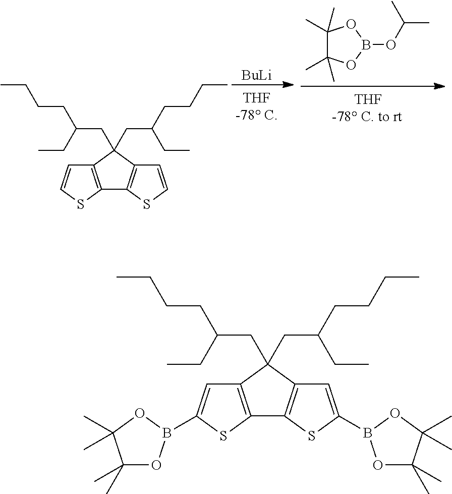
[BuLi].C1(C)(C)C(C)(C)OB(OC(C)C)O1.C12=C(SC=C1)C1=C(C2(CC(CCCC)CC)CC(CCCC)CC)C=CS1.C12=C(SC(B3OC(C)(C)C(C)(C)O3)=C1)C1=C(C2(CC(CCCC)CC)CC(CCCC)CC)C=C(B2OC(C)(C)C(C)(C)O2)S1
